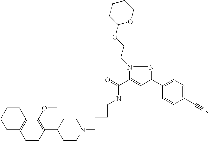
C(C1=CC(C2=CC=C(C#N)C=C2)=NN1CCOC1OCCCC1)(=O)NCCCCN1CCC(C2=C(OC)C3=C(C=C2)CCCC3)CC1
